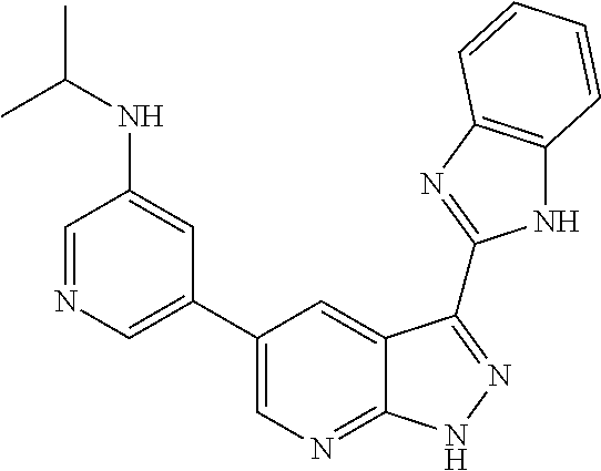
C1=NC=C(C2=CN=C3C(=C2)C(C2=NC4=C(N2)C=CC=C4)=NN3)C=C1NC(C)C
